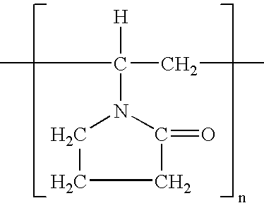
CC(CC)([H])N1C(=O)CCC1
